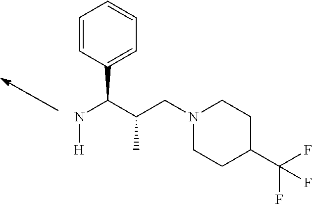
N(C(C(CN1CCC(C(F)(F)F)CC1)C)C1=CC=CC=C1)[H]
